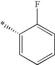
C1(*)=CC=CC=C1F
